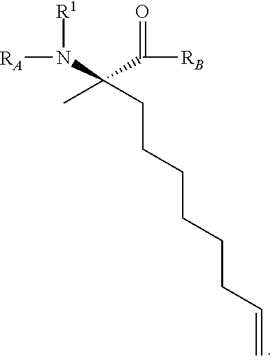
[RA]N([R1])C(C(=O)[RB])(C)CCCCCCC=C
